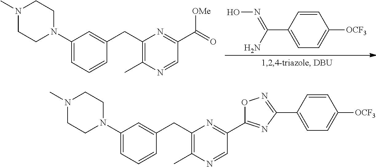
C1=C([OCF3])C=CC(C(=NO)N)=C1.C1(N2CCN(C)CC2)=CC=CC(CC2=C(C)N=CC(C([OMe])=O)=N2)=C1.C1(N2CCN(C)CC2)=CC=CC(CC2=C(C)N=CC(C3=NC(C4=CC=C([OCF3])C=C4)=NO3)=N2)=C1
